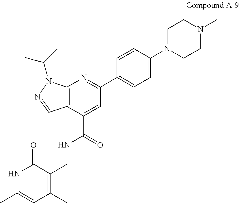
N1C(C)=CC(C)=C(CNC(C2=CC(C3=CC=C(N4CCN(C)CC4)C=C3)=NC3=C2C=NN3C(C)C)=O)C1=O
